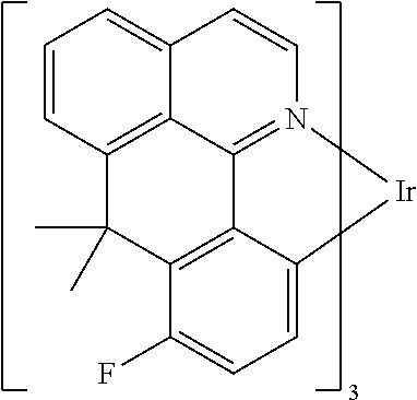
C12=N3C=CC4=CC=CC(=C14)C(C)(C)C1=C2C(=CC=C1F)[Ir]3
